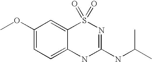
C1(OC)=CC=C2C(=C1)S(=O)(=O)N=C(NC(C)C)N2
